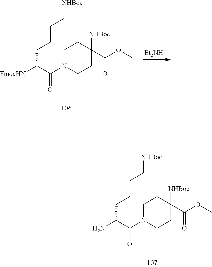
C1CC(C(OC)=O)([NHBoc])CCN1C(C([FmocHN])CCCC[NHBoc])=O.[Et2NH].C1CC(C(OC)=O)([NHBoc])CCN1C(C(N)CCCC[NHBoc])=O
